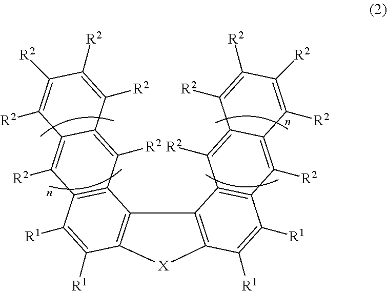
C12=C([X]C3=C1C1=C(C([R1])=C3[R1])C([R2])=C3C(=C1[R2])C([R2])=C([R2])C([R2])=C3[R2])C([R1])=C([R1])C1=C2C([R2])=C2C(=C1[R2])C([R2])=C([R2])C([R2])=C2[R2]
